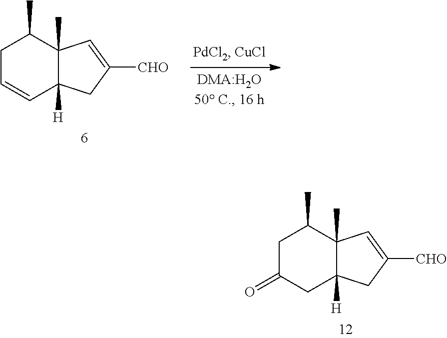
C1C(=O)CC2([H])C(C)(C1C)C=C([CHO])C2.C1C=CC2([H])C(C)(C1C)C=C([CHO])C2
